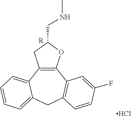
C12=C(C3=CC=CC=C3CC3=C1C=C(F)C=C3)CC(CNC)O2.[R].Cl
